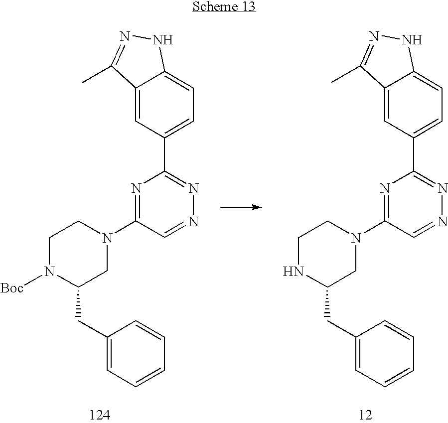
C12=CC(C3=NN=CC(N4CCN([Boc])C(CC5=CC=CC=C5)C4)=N3)=CC=C1NN=C2C.C12=CC(C3=NN=CC(N4CCNC(CC5=CC=CC=C5)C4)=N3)=CC=C1NN=C2C
